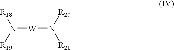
N([W]N([R21])[R20])([R18])[R19]
